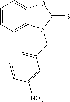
C1=CC=C2C(=C1)OC(=S)N2CC1=CC=CC([NO2])=C1
